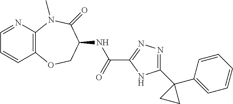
C1=NC2=C(C=C1)OCC(NC(=O)C1=NN=C(C3(C4=CC=CC=C4)CC3)N1)C(=O)N2C
